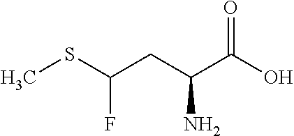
OC(C(CC(SC)F)N)=O
